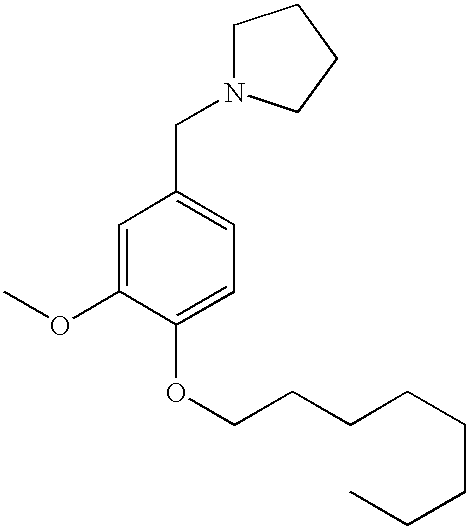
C(C1=CC=C(OCCCCCCCC)C(OC)=C1)N1CCCC1
